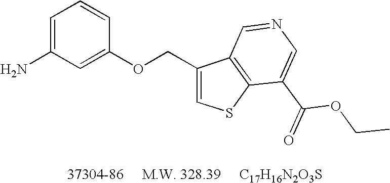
C1=C(N)C=C(OCC2=CSC3=C2C=NC=C3C(=O)OCC)C=C1
